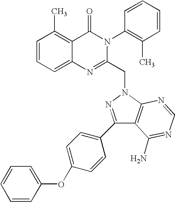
C1=CC=C2C(=C1C)C(=O)N(C1=C(C)C=CC=C1)C(CN1N=C(C3=CC=C(OC4=CC=CC=C4)C=C3)C3=C1N=CN=C3N)=N2
